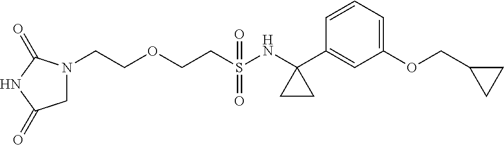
C(S(NC1(C2=CC(OCC3CC3)=CC=C2)CC1)(=O)=O)COCCN1CC(=O)NC1=O
